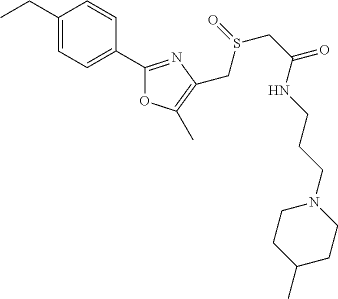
C1(CC)=CC=C(C2=NC(CS(CC(NCCCN3CCC(C)CC3)=O)=O)=C(C)O2)C=C1
